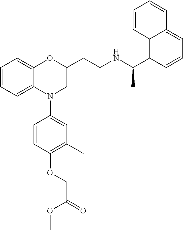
C1=CC=C2C(=C1)OC(CCNC(C1=C3C(=CC=C1)C=CC=C3)C)CN2C1=CC(C)=C(OCC(=O)OC)C=C1
